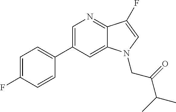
C1=C(C2=CC=C(F)C=C2)C=C2C(=N1)C(F)=CN2CC(C(C)C)=O
